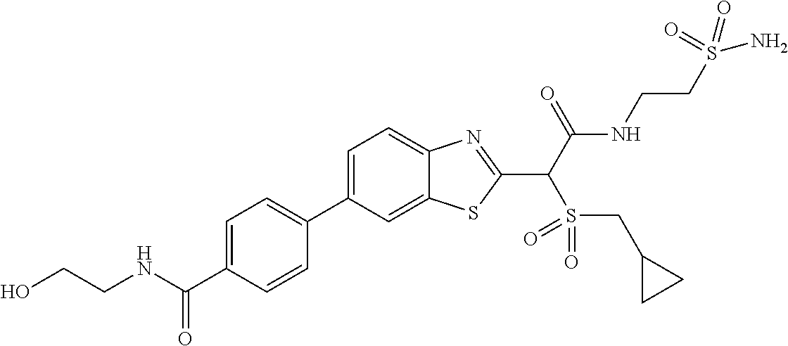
C1=C(C2=CC=C(C(NCCO)=O)C=C2)C=C2C(=C1)N=C(C(C(NCCS(N)(=O)=O)=O)S(=O)(=O)CC1CC1)S2
